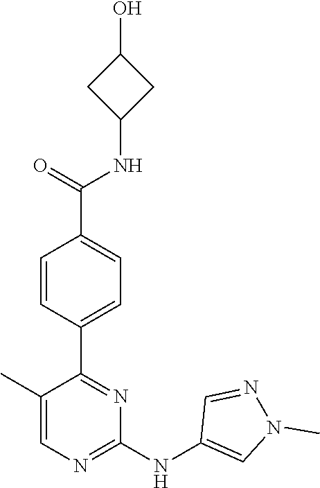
C1(C2=NC(NC3=CN(C)N=C3)=NC=C2C)=CC=C(C(NC2CC(O)C2)=O)C=C1
